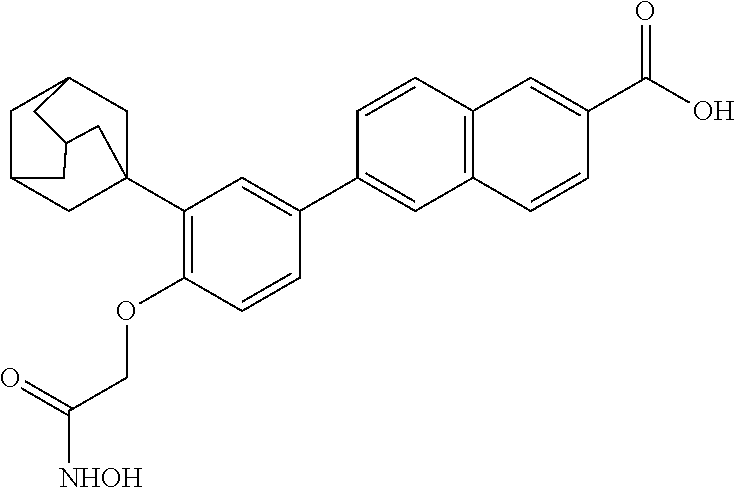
C1(C23CC4CC(C2)CC(C3)C4)=C(OCC(=O)[NHOH])C=CC(C2=CC3=C(C=C2)C=C(C(O)=O)C=C3)=C1
